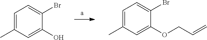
C1(C)=CC=C(Br)C(O)=C1.C(C=C)OC1=CC(C)=CC=C1Br
